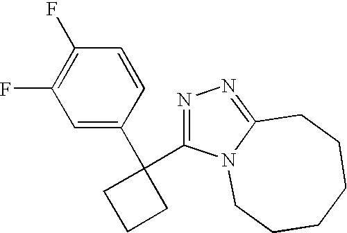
C1=C(C2(C3=NN=C4N3CCCCCC4)CCC2)C=CC(F)=C1F
